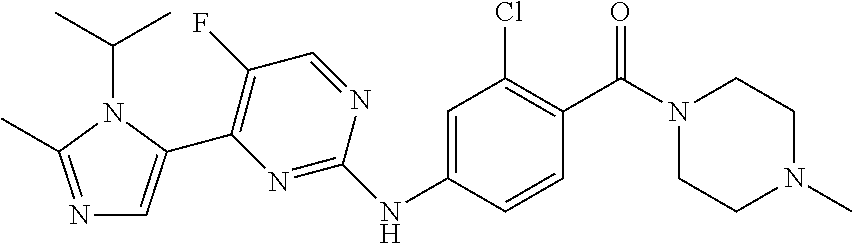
N1=C(C)N(C(C)C)C(C2=C(F)C=NC(NC3=CC(Cl)=C(C(N4CCN(C)CC4)=O)C=C3)=N2)=C1
